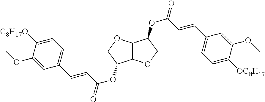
C1(C=CC(=O)OC2C3C(OC2)C(OC(=O)C=CC2=CC=C([OC8H17])C(OC)=C2)CO3)=CC=C([C8H17O])C(OC)=C1
